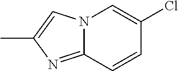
C1=CC2=NC(C)=CN2C=C1Cl
